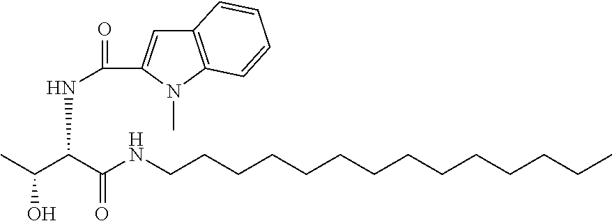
C12=C(N(C)C(C(=O)NC(C(C)O)C(NCCCCCCCCCCCCCC)=O)=C1)C=CC=C2
